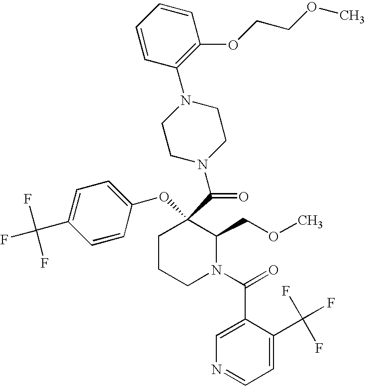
C1CCN(C(=O)C2=CN=CC=C2C(F)(F)F)C(COC)C1(C(=O)N1CCN(C2=C(OCCOC)C=CC=C2)CC1)OC1=CC=C(C(F)(F)F)C=C1
